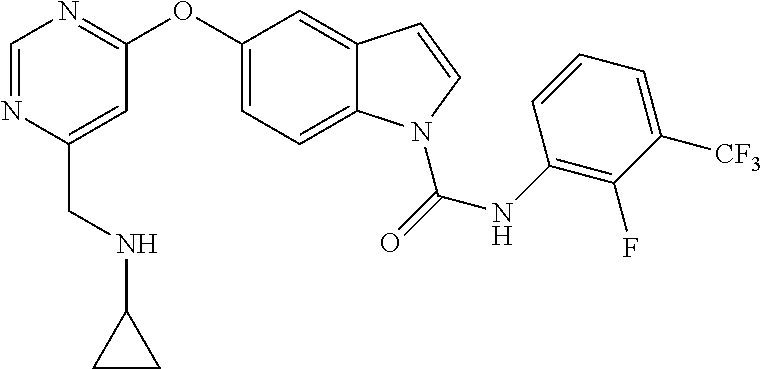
C(C1=CC(OC2=CC=C3C(=C2)C=CN3C(NC2=C(F)C([CF3])=CC=C2)=O)=NC=N1)NC1CC1
